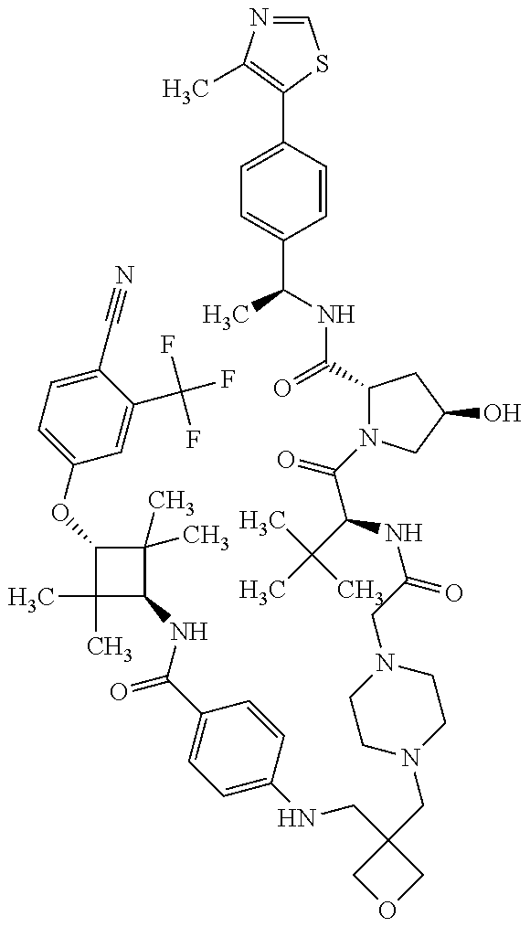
C1(C)(C)C(NC(C2=CC=C(NCC3(CN4CCN(CC(NC(C(=O)N5C(C(=O)NC(C6=CC=C(C7=C(C)N=CS7)C=C6)C)CC(O)C5)C(C)(C)C)=O)CC4)COC3)C=C2)=O)C(C)(C)C1OC1=CC=C(C#N)C(C(F)(F)F)=C1
